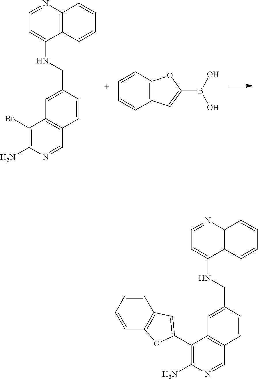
C1=C(CNC2=CC=NC3=C2C=CC=C3)C=CC2=C1C(Br)=C(N)N=C2.C1=CC2=C(C=C1)C=C(B(O)O)O2.C1=C(CNC2=CC=NC3=C2C=CC=C3)C=CC2=C1C(C1=CC3=C(C=CC=C3)O1)=C(N)N=C2
